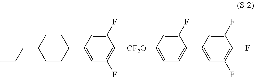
C1CC(CCC)CCC1C1=CC(F)=C([CF2O]C2=CC=C(C3=CC(F)=C(F)C(F)=C3)C(F)=C2)C(F)=C1
